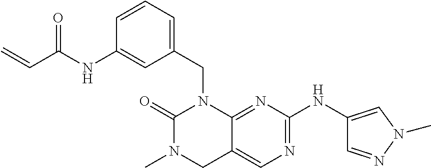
C1=C(CN2C3=NC(NC4=CN(C)N=C4)=NC=C3CN(C)C2=O)C=C(NC(C=C)=O)C=C1
